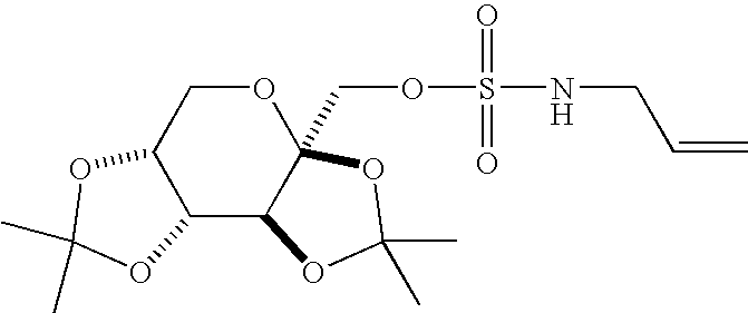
C12C(C3C(COS(NCC=C)(=O)=O)(OC1)OC(C)(C)O3)OC(C)(C)O2
